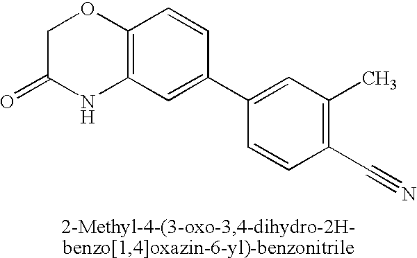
C1C(=O)NC2=C(O1)C=CC(C1=CC(C)=C(C#N)C=C1)=C2
